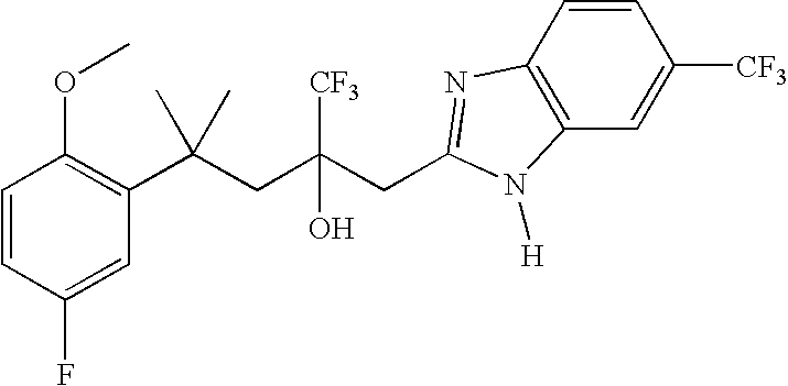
C1=CC(F)=CC(C(CC(CC2=NC3=C(C=C([CF3])C=C3)N2[H])([CF3])O)(C)C)=C1OC
